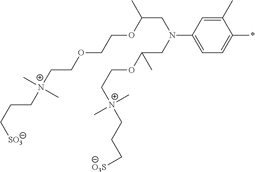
C1(C)=CC(N(CC(OCC[N+](CCC[O3S])(C)C)C)CC(C)OCCOCC[N+](CCC[SO3])(C)C)=CC=C1*
